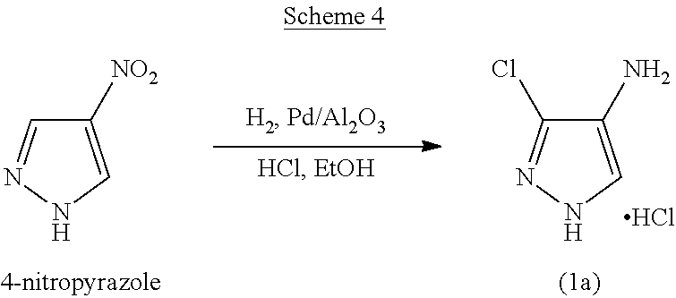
C1([NO2])=CNN=C1.C1(N)=CNN=C1Cl.Cl
